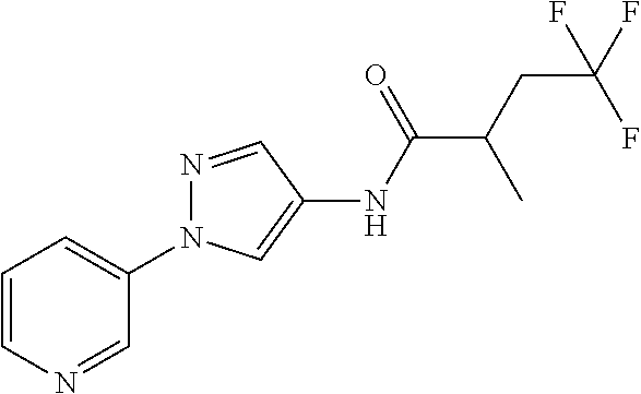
C1=CN=CC(N2N=CC(NC(C(CC(F)(F)F)C)=O)=C2)=C1
